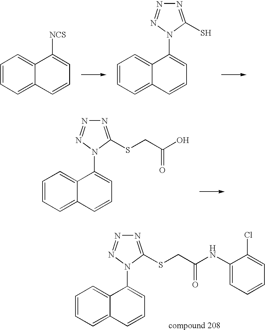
C1=CC=C2C(=C1)C([NCS])=CC=C2.C1=CC=C2C(=C1)C(N1C(S)=NN=N1)=CC=C2.C1=CC=C2C(=C1)C(N1C(SCC(O)=O)=NN=N1)=CC=C2.C1=CC=C2C(=C1)C(N1C(SCC(NC3=CC=CC=C3Cl)=O)=NN=N1)=CC=C2
